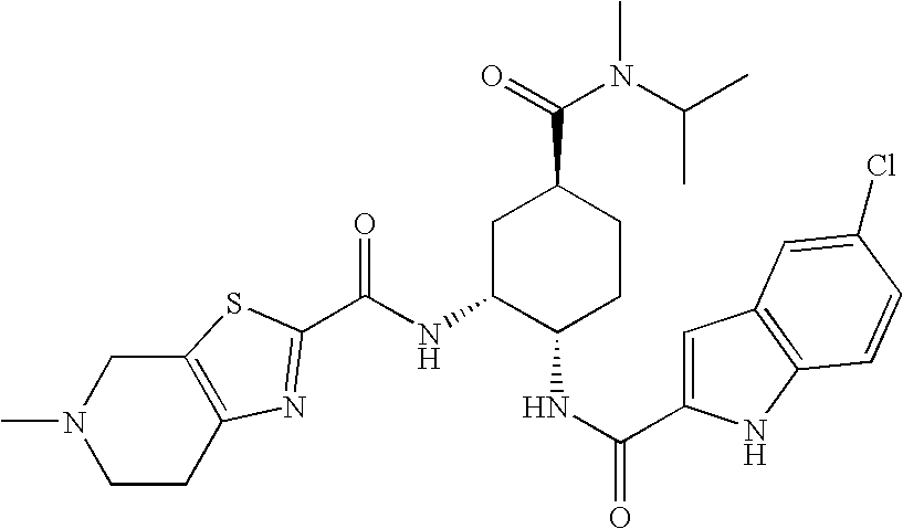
N(C1C(NC(=O)C2=CC3=C(N2)C=CC(Cl)=C3)CCC(C(=O)N(C(C)C)C)C1)C(=O)C1=NC2=C(CN(C)CC2)S1
